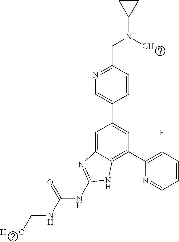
C1=CC(CN(C2CC2)C)=NC=C1C1=CC(C2=C(F)C=CC=N2)=C2C(=C1)N=C(NC(NC[H      C])=O)N2
